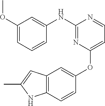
N(C1=NC(OC2=CC3=C(C=C2)NC(C)=C3)=CC=N1)C1=CC(OC)=CC=C1
